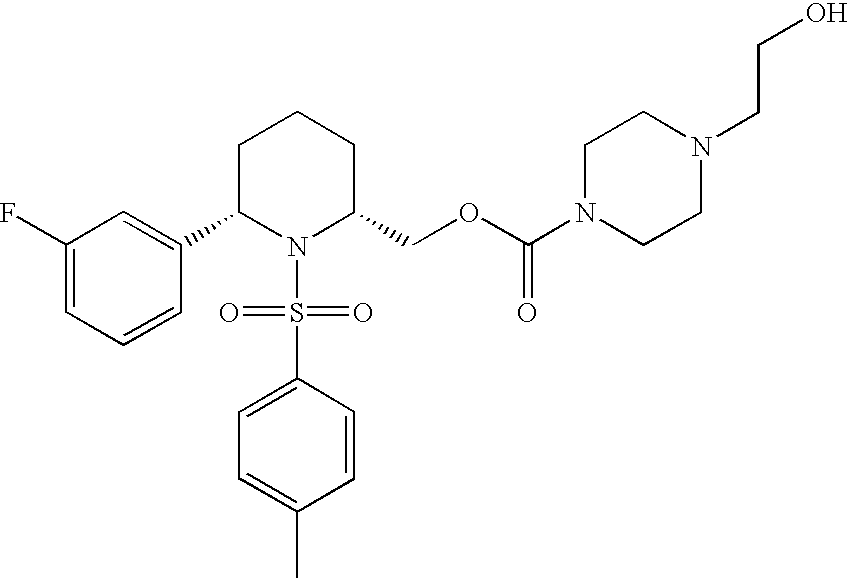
C1(F)=CC=CC(C2N(S(C3=CC=C(C)C=C3)(=O)=O)C(COC(N3CCN(CCO)CC3)=O)CCC2)=C1
